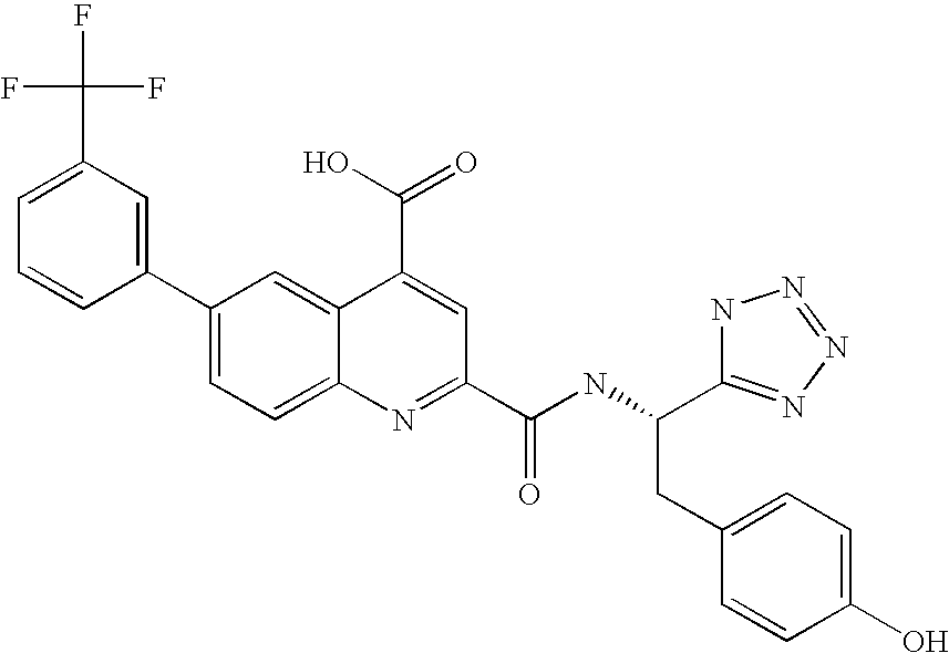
C1(C(F)(F)F)=CC=CC(C2=CC=C3C(=C2)C(C(=O)O)=CC(C(NC(C2=NN=NN2)CC2=CC=C(O)C=C2)=O)=N3)=C1
